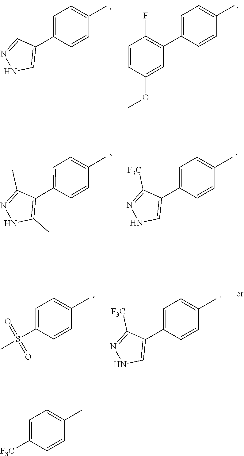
C1=C([F3C])C=CC(C)=C1.C1=C(C2=C(F)C=CC(OC)=C2)C=CC(C)=C1.C1=C(C2=CNN=C2)C=CC(C)=C1.C1=C(C2=CNN=C2[F3C])C=CC(C)=C1.C1=C(C2=C(C)NN=C2C)C=CC(C)=C1.C1=C(S(C)(=O)=O)C=CC(C)=C1.C1=C(C2=CNN=C2[F3C])C=CC(C)=C1
